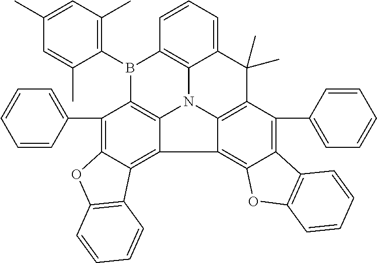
C1(C)=CC(C)=C(B2C3=C4N5C6=C2C(C2=CC=CC=C2)=C2C(=C6C6=C7C(=C(C8=CC=CC=C8)C(=C56)C(C)(C)C4=CC=C3)C3=C(O7)C=CC=C3)C3=C(O2)C=CC=C3)C(C)=C1
